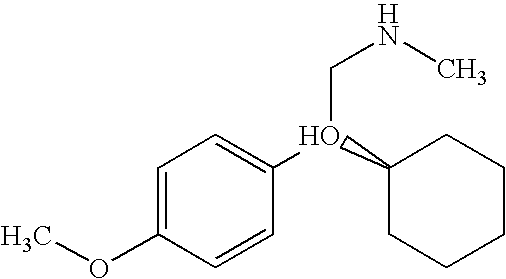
COC1=CC=C(O(C2CCCCC2)CNC)C=C1
